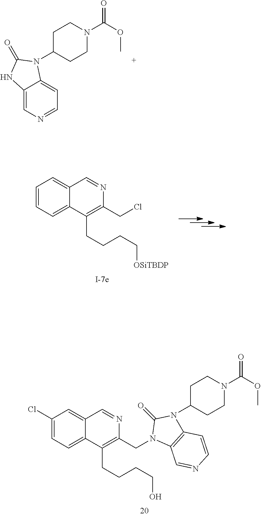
C1=CC=C2C(=C1)C=NC(CCl)=C2CCCC[OSiTBDP].C1(Cl)=CC=C2C(=C1)C=NC(CN1C3=C(N(C4CCN(C(OC)=O)CC4)C1=O)C=CN=C3)=C2CCCCO.C12=CN=CC=C1N(C1CCN(C(OC)=O)CC1)C(=O)N2
